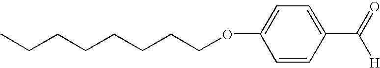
C(CCCCCCOC1=CC=C(C(=O)[H])C=C1)C
